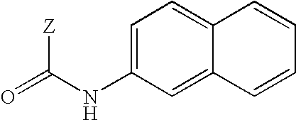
O=C(NC1=CC=C2C(=C1)C=CC=C2)[Z]
